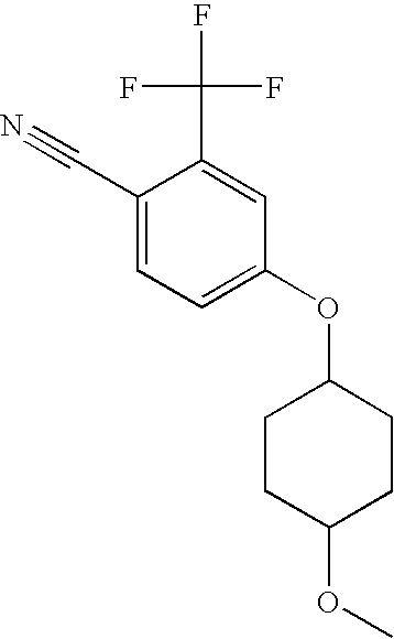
C1(C#N)=CC=C(OC2CCC(OC)CC2)C=C1C(F)(F)F
